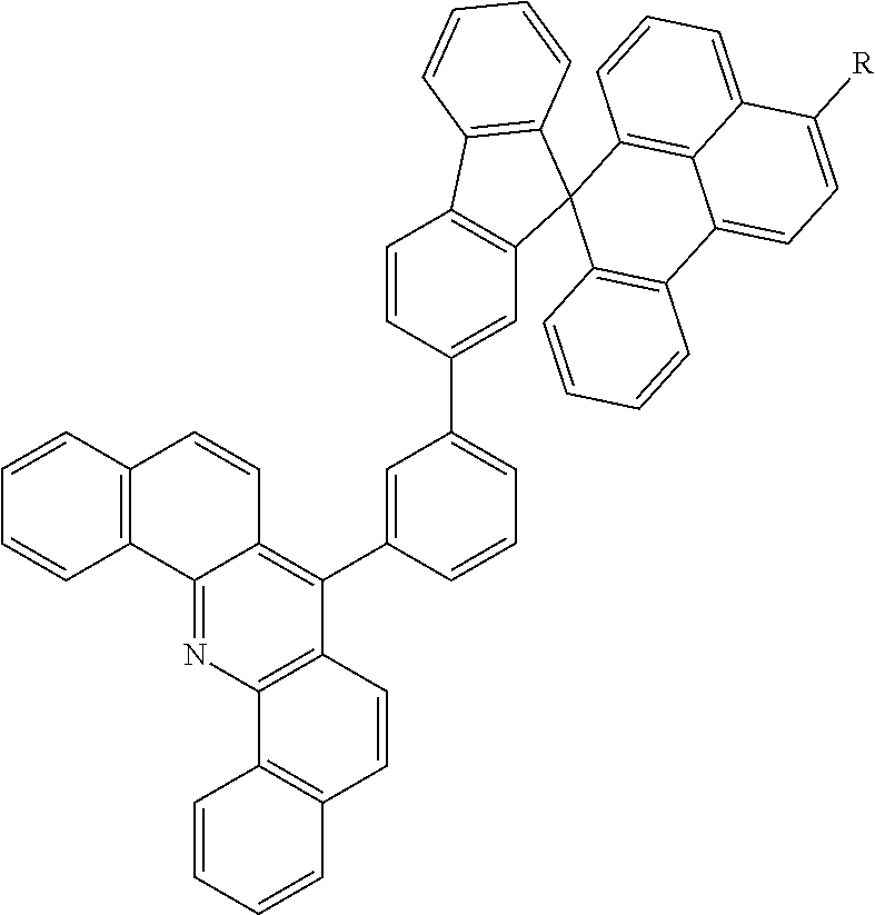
C1=CC2=C(C=C1)C1=NC3=C(C(C4=CC(C5=CC6=C(C=C5)C5=C(C67C6=C(C8=CC=C([R])C9=CC=CC7=C89)C=CC=C6)C=CC=C5)=CC=C4)=C1C=C2)C=CC1=C3C=CC=C1
